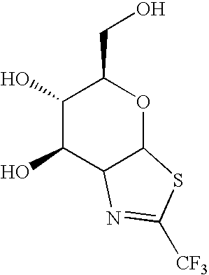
C1(O)C(O)C2C(OC1CO)SC([CF3])=N2
